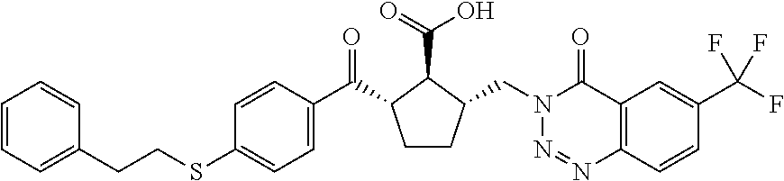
C(C1=CC=CC=C1)CSC1=CC=C(C(=O)C2CCC(CN3N=NC4=C(C3=O)C=C(C(F)(F)F)C=C4)C2C(=O)O)C=C1
